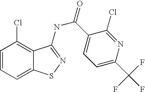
C1=CC=C2C(=C1Cl)C(NC(C1=CC=C(C(F)(F)F)N=C1Cl)=O)=NS2
